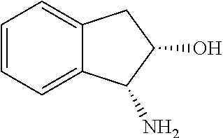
C1=CC=C2C(=C1)CC(O)C2N
